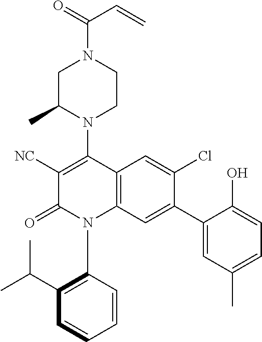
C1C(C)N(C2=C([NC])C(=O)N(C3=C(C(C)C)C=CC=C3)C3=C2C=C(Cl)C(C2=CC(C)=CC=C2O)=C3)CCN1C(=O)C=C
